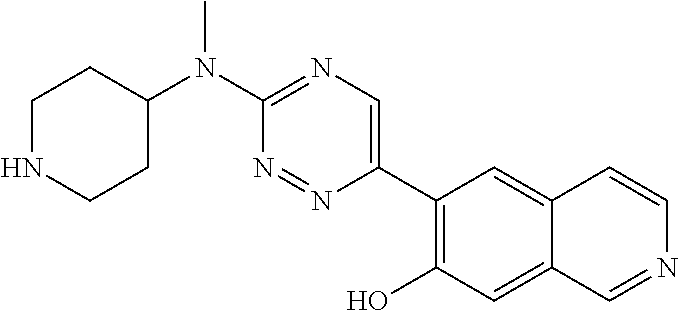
C1NCCC(N(C2=NC=C(C3=C(O)C=C4C(=C3)C=CN=C4)N=N2)C)C1
